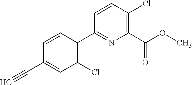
C1(Cl)=C(C2=NC(C(OC)=O)=C(Cl)C=C2)C=CC(C#C)=C1
